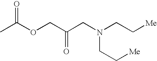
N(CC[Me])(CC(COC(C)=O)=O)CC[Me]
